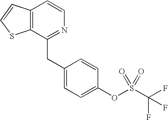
C12=C(C(CC3=CC=C(OS(C(F)(F)F)(=O)=O)C=C3)=NC=C1)SC=C2
